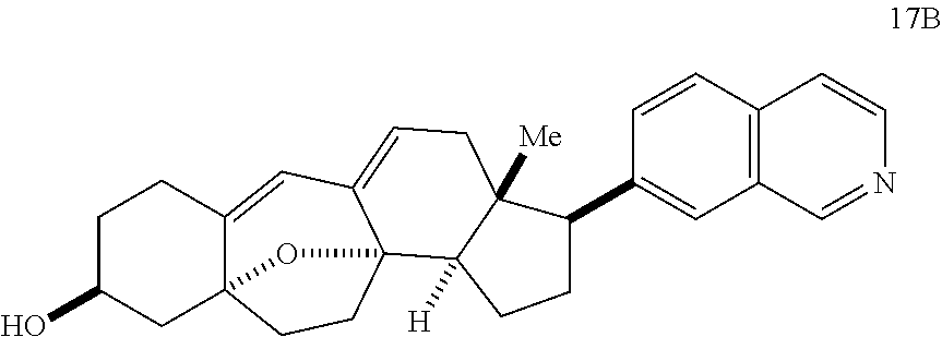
C1(O)CC23C(=CC4=CCC5([Me])C([H])(C4(CC2)O3)CCC5C2=CC3=C(C=C2)C=CN=C3)CC1
